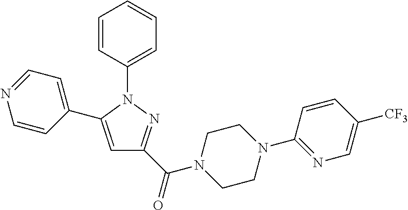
C1=CC(N2C(C3=CC=NC=C3)=CC(C(N3CCN(C4=NC=C([CF3])C=C4)CC3)=O)=N2)=CC=C1
